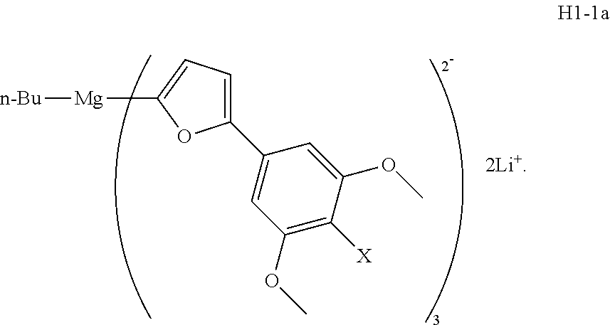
C1(C2=CC=C([Mg][n-Bu])O2)=CC(OC)=C([X])C(OC)=C1
